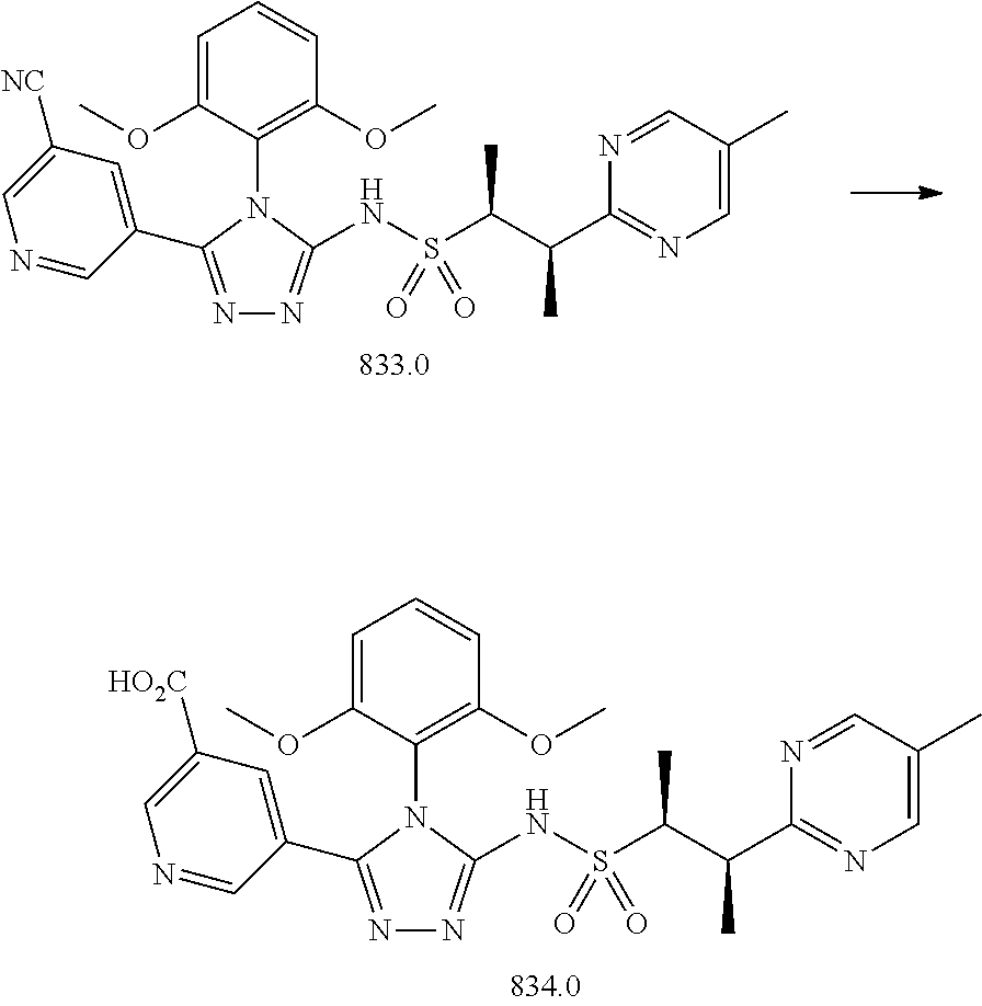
N(S(C(C(C1=NC=C(C)C=N1)C)C)(=O)=O)C1=NN=C(C2=CC([NC])=CN=C2)N1C1=C(OC)C=CC=C1OC.N(S(C(C(C1=NC=C(C)C=N1)C)C)(=O)=O)C1=NN=C(C2=CC([HO2C])=CN=C2)N1C1=C(OC)C=CC=C1OC
